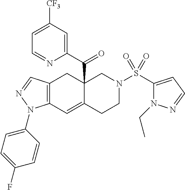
C12(C(=O)C3=CC([CF3])=CC=N3)C(=CC3=C(C1)C=NN3C1=CC=C(F)C=C1)CCN(S(C1=CC=NN1CC)(=O)=O)C2
